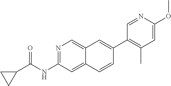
N1=C(NC(C2CC2)=O)C=C2C(=C1)C=C(C1=C(C)C=C(OC)N=C1)C=C2
